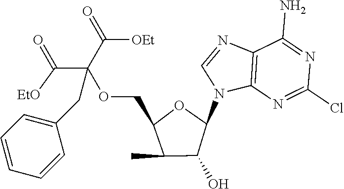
C12=C(N=C(Cl)N=C1N)N(C1OC(COC(C(=O)[EtO])(C(=O)[OEt])CC3=CC=CC=C3)C(C)C1O)C=N2
